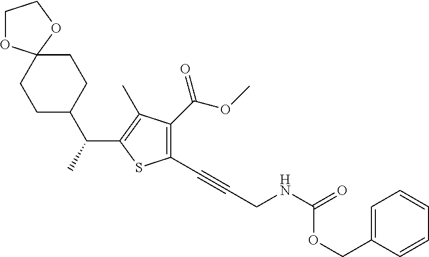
C1C(C(C2=C(C)C(C(OC)=O)=C(C#CCNC(=O)OCC3=CC=CC=C3)S2)C)CCC2(C1)OCCO2
